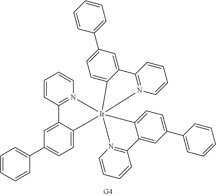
C1=CC2=N(C=C1)[Ir]13(C4=CC=C(C5=CC=CC=C5)C=C24)(N2=C(C=CC=C2)C2=CC(C4=CC=CC=C4)=CC=C21)N1=C(C=CC=C1)C1=CC(C2=CC=CC=C2)=CC=C13
